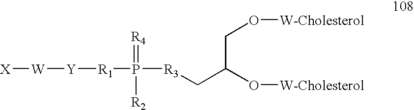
[X][W][Y][R1]P([R3]CC(O[W-Cholesterol])CO[W-Cholesterol])(=[R4])[R2]
